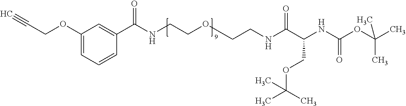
C(NC(=O)C(COC(C)(C)C)NC(=O)OC(C)(C)C)COCCNC(C1=CC(OCC#C)=CC=C1)=O
